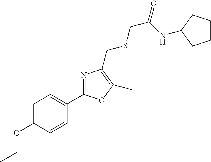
CCOC1=CC=C(C2=NC(CSCC(=O)NC3CCCC3)=C(C)O2)C=C1
